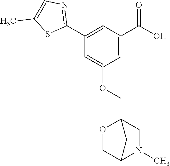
C1(C2=NC=C(C)S2)=CC(C(O)=O)=CC(OCC23CN(C)C(CO2)C3)=C1
